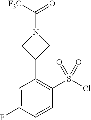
C1=C(F)C=CC(S(Cl)(=O)=O)=C1C1CN(C([F3C])=O)C1
